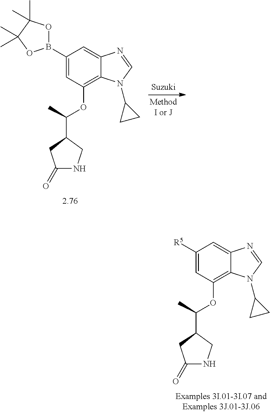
C1(B2OC(C)(C)C(C)(C)O2)=CC(OC(C2CC(=O)NC2)C)=C2C(=C1)N=CN2C1CC1.C1([R5])=CC(OC(C2CC(=O)NC2)C)=C2C(=C1)N=CN2C1CC1
